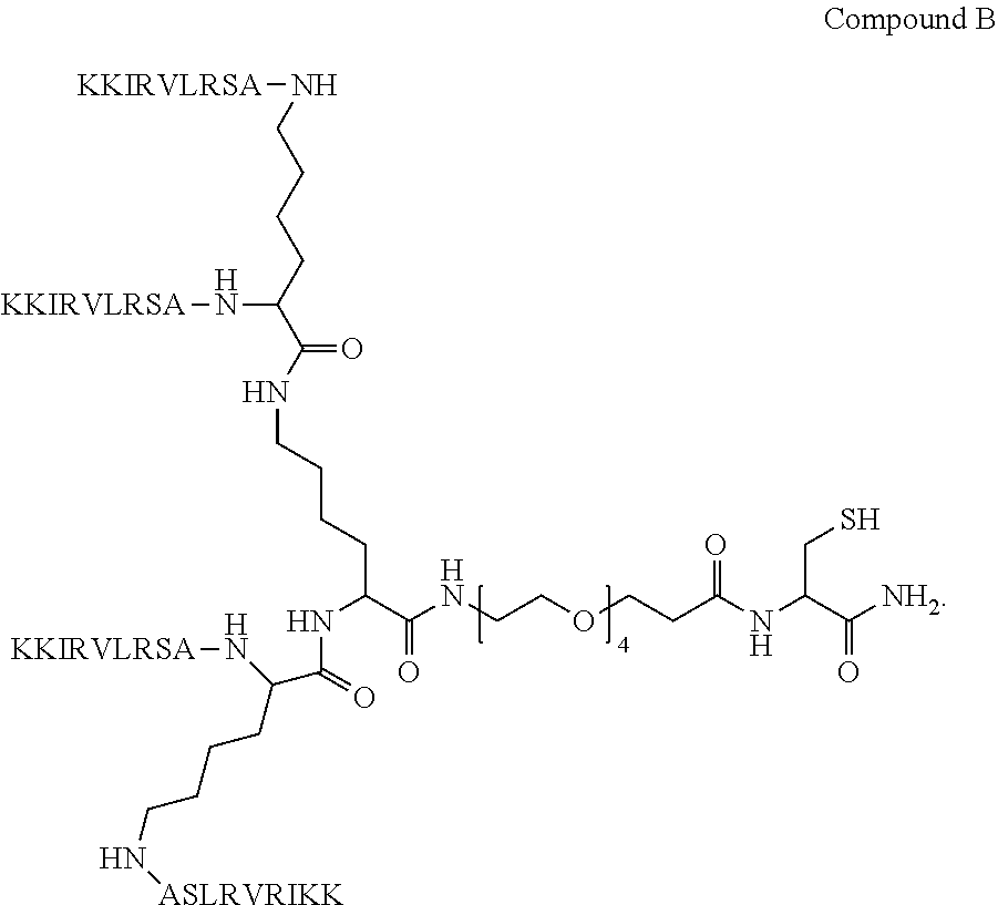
[KKIRVLRSA]NCCCCC(C(=O)NCCCCC(C(=O)NCCOCCC(NC(CS)C(=O)[NH2])=O)NC(=O)C(CCCCN[ASLRVRIKK])N[KKIRVLRSA])N[KKIRVLRSA]
